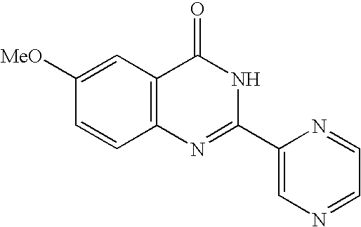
N1=CC=NC(C2=NC3=C(C(=O)N2)C=C([MeO])C=C3)=C1
